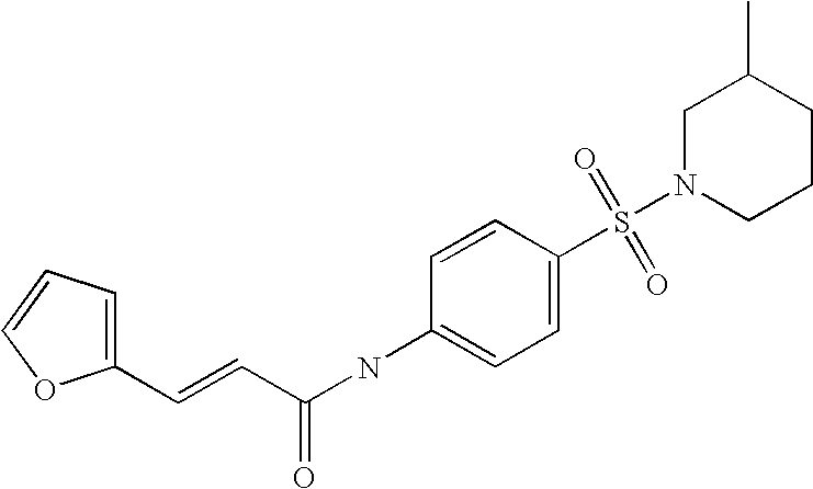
C1(C=CC(NC2=CC=C(S(N3CCCC(C)C3)(=O)=O)C=C2)=O)=CC=CO1
